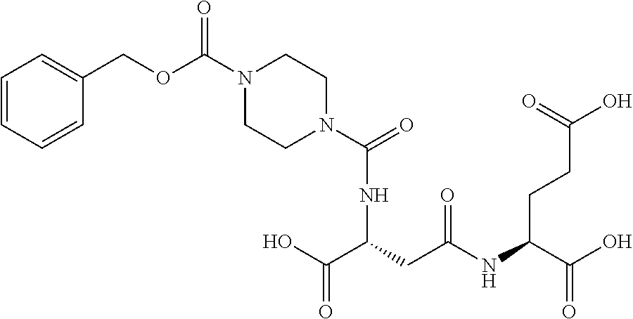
C1=CC=CC(COC(=O)N2CCN(C(NC(CC(NC(C(O)=O)CCC(O)=O)=O)C(=O)O)=O)CC2)=C1
